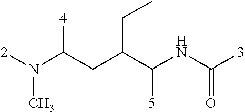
[2]N(C(CC(C(NC([3])=O)[5])CC)[4])C
